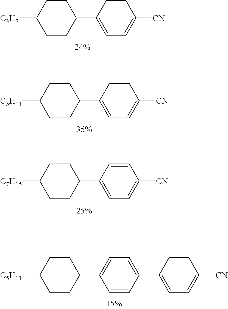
C1CC(C2=CC=C([CN])C=C2)CCC1[C3H7].C1CC(C2=CC=C([CN])C=C2)CCC1[C5H11].C1CC(C2=CC=C([CN])C=C2)CCC1[C7H15].C1=CC(C2=CC=C([CN])C=C2)=CC=C1C1CCC([C5H11])CC1
